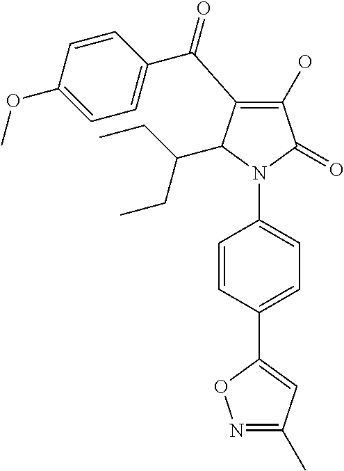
C1(O)=C(C(C2=CC=C(OC)C=C2)=O)C(C(CC)CC)N(C2=CC=C(C3=CC(C)=NO3)C=C2)C1=O
